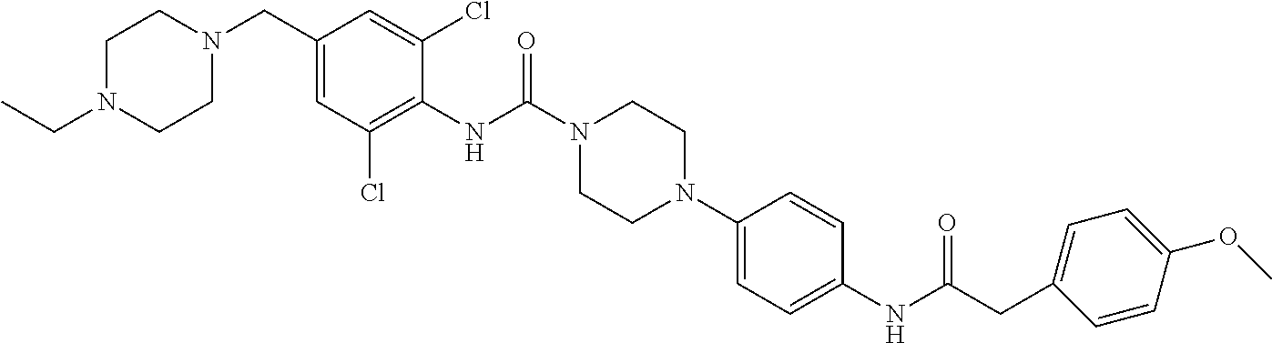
C(C1=CC(Cl)=C(NC(=O)N2CCN(C3=CC=C(NC(=O)CC4=CC=C(OC)C=C4)C=C3)CC2)C(Cl)=C1)N1CCN(CC)CC1
